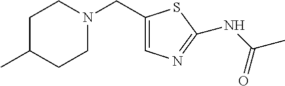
C1C(C)CCN(CC2=CN=C(NC(C)=O)S2)C1
